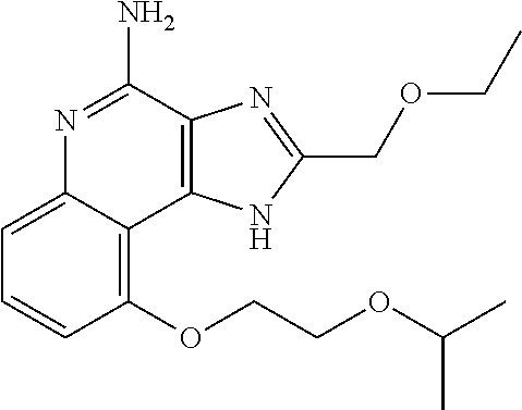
C1=C2C(=C(OCCOC(C)C)C=C1)C1=C(C(N)=N2)N=C(COCC)N1
